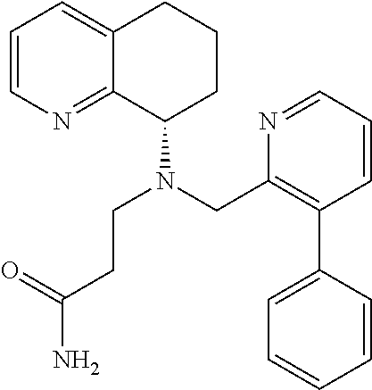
C1=CN=C2C(=C1)CCCC2N(CCC(=O)N)CC1=C(C2=CC=CC=C2)C=CC=N1
